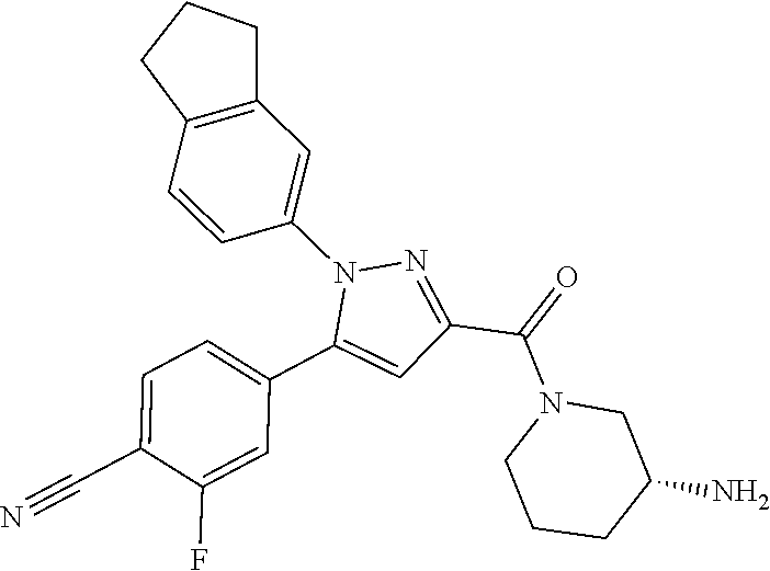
C1=C(C#N)C(F)=CC(C2=CC(C(=O)N3CCCC(N)C3)=NN2C2=CC3=C(C=C2)CCC3)=C1
